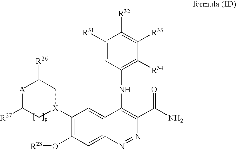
C1([X]2CC([R26])[A]C([R27])C2)=C(O[R23])C=C2C(=C1)C(NC1=C([R34])C([R33])=C([R32])C([R31])=C1)=C(C(N)=O)N=N2
